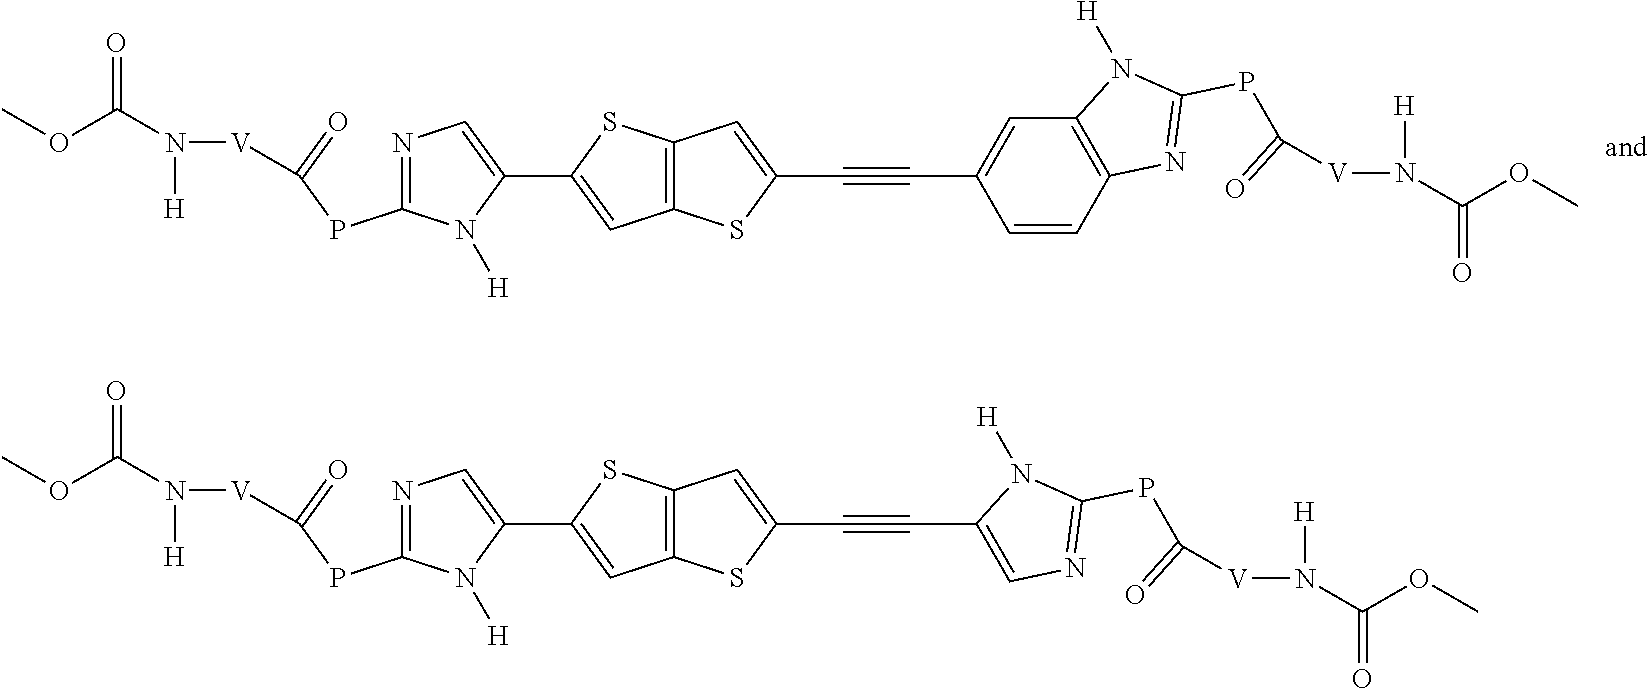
C1=CC2=C(C=C1C#CC1=CC3=C(C=C(C4=CN=C(PC(=O)[V]N([H])C(OC)=O)N4[H])S3)S1)N([H])C(PC(=O)[V]N([H])C(OC)=O)=N2.C1=C(C#CC2=CC3=C(C=C(C4=CN=C(PC(=O)[V]N([H])C(OC)=O)N4[H])S3)S2)N([H])C(PC(=O)[V]N([H])C(OC)=O)=N1
